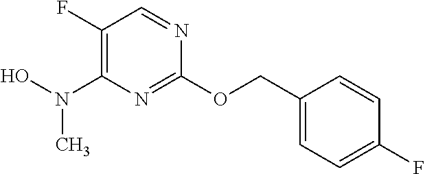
C1(F)=C(N(O)C)N=C(OCC2=CC=C(F)C=C2)N=C1
